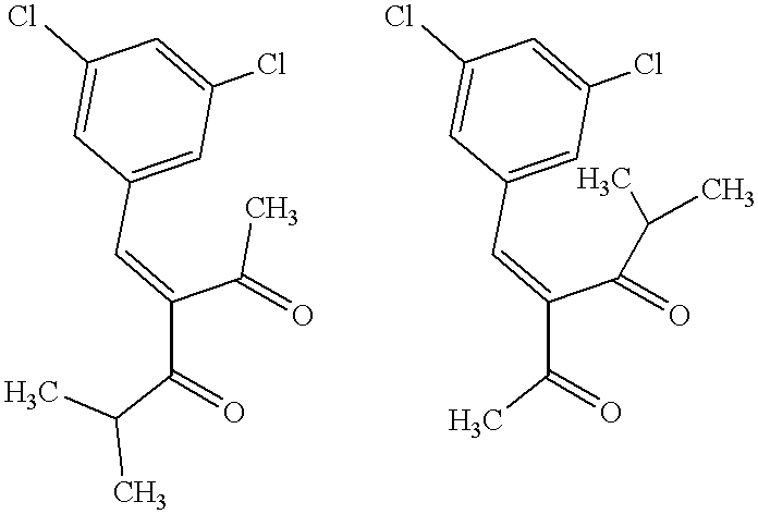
C(C(C(C(C)C)=O)=CC1=CC(Cl)=CC(Cl)=C1)(C)=O.C(C(C(C)=O)=CC1=CC(Cl)=CC(Cl)=C1)(=O)C(C)C
